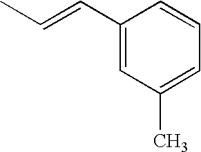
C1(C=CC)=CC(C)=CC=C1
